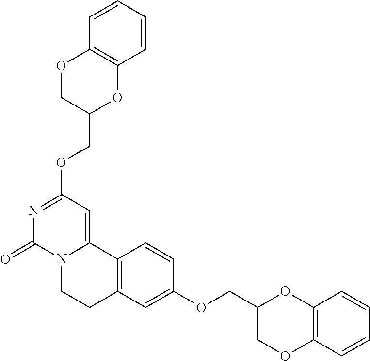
N1=C(OCC2OC3=C(OC2)C=CC=C3)C=C2N(C1=O)CCC1=C2C=CC(OCC2OC3=C(OC2)C=CC=C3)=C1
